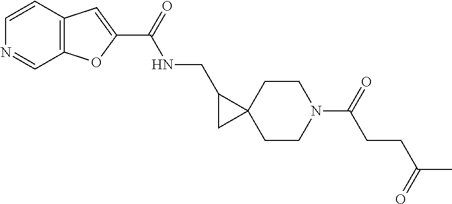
C1C(CNC(=O)C2=CC3=C(O2)C=NC=C3)C12CCN(C(CCC(C)=O)=O)CC2
